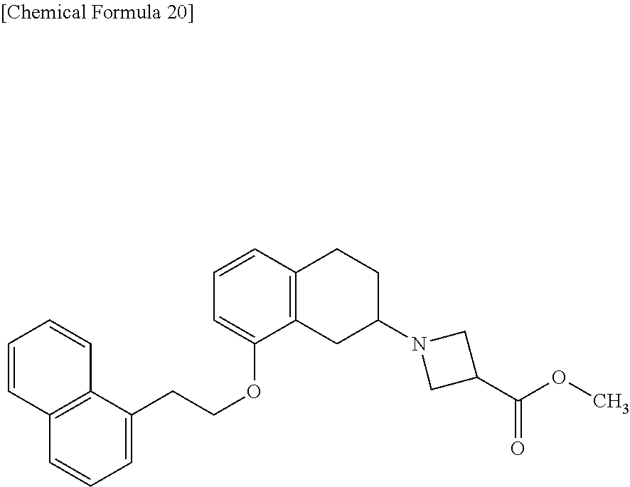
C1=C(CCOC2=CC=CC3=C2CC(N2CC(C(OC)=O)C2)CC3)C2=C(C=C1)C=CC=C2
